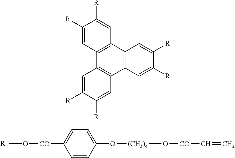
CO[CO]C1=CC=C(O[(CH2)4]O[CO]C=C)C=C1.[R:].C12=C(C3=C(C4=C1C=C([R])C([R])=C4)C=C([R])C([R])=C3)C=C([R])C([R])=C2
